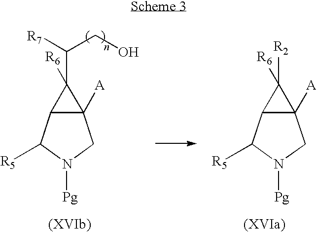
C12([A])C(C([R5])N([Pg])C1)C2([R6])C([R7])CO.C12([A])C(C([R5])N([Pg])C1)C2([R2])[R6]
